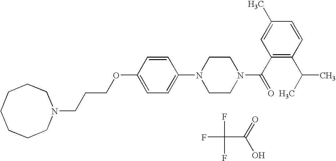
N1(CCCOC2=CC=C(N3CCN(C(C4=C(C(C)C)C=CC(C)=C4)=O)CC3)C=C2)CCCCCCC1.FC(F)(F)C(O)=O
